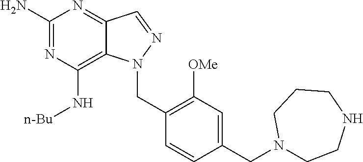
C1(N)=NC(N[n-Bu])=C2C(=N1)C=NN2CC1=C([OMe])C=C(CN2CCNCCC2)C=C1
